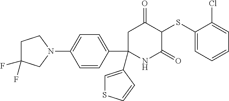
C1(SC2C(=O)CC(C3=CC=C(N4CCC(F)(F)C4)C=C3)(C3=CSC=C3)NC2=O)=CC=CC=C1Cl
